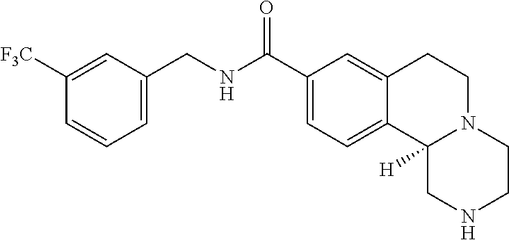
C1=C(CNC(C2=CC=C3C(=C2)CCN2C3([H])CNCC2)=O)C=C([F3C])C=C1
